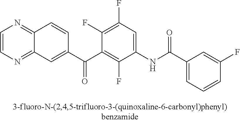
N1=C2C(=NC=C1)C=CC(C(C1=C(F)C(NC(C3=CC=CC(F)=C3)=O)=CC(F)=C1F)=O)=C2
